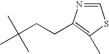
C(CC(C)(C)C)C1=C(C)SC=N1
